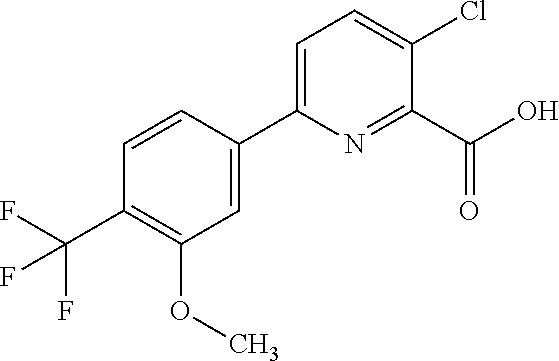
O(C)C1=C(C(F)(F)F)C=CC(C2=CC=C(Cl)C(C(O)=O)=N2)=C1
